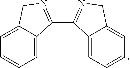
C1=C2C(=CC=C1)CN=C2C1=NCC2=CC=CC=C21
